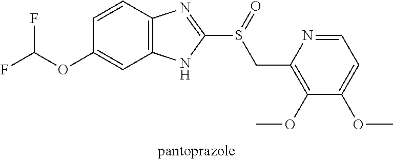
C1=CC2=C(C=C1OC(F)F)NC(S(=O)CC1=C(OC)C(OC)=CC=N1)=N2
